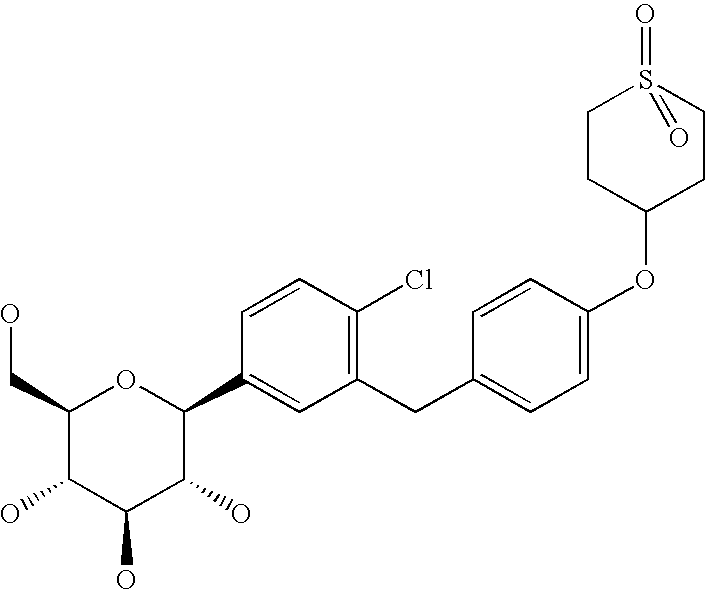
C1(CC2=CC=C(OC3CCS(=O)(=O)CC3)C=C2)=C(Cl)C=CC(C2OC(CO)C(O)C(O)C2O)=C1
